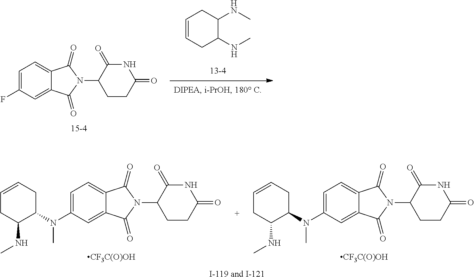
C1=CCC(NC)C(NC)C1.[15-4].C1(F)=CC=C2C(=C1)C(=O)N(C1CCC(=O)NC1=O)C2=O.[CF3C(O)OH].C1(N(C2CC=CCC2NC)C)=CC=C2C(=C1)C(=O)N(C1CCC(=O)NC1=O)C2=O.[CF3C(O)OH].C1(N(C2CC=CCC2NC)C)=CC=C2C(=C1)C(=O)N(C1CCC(=O)NC1=O)C2=O.[I-119 and I-121]
